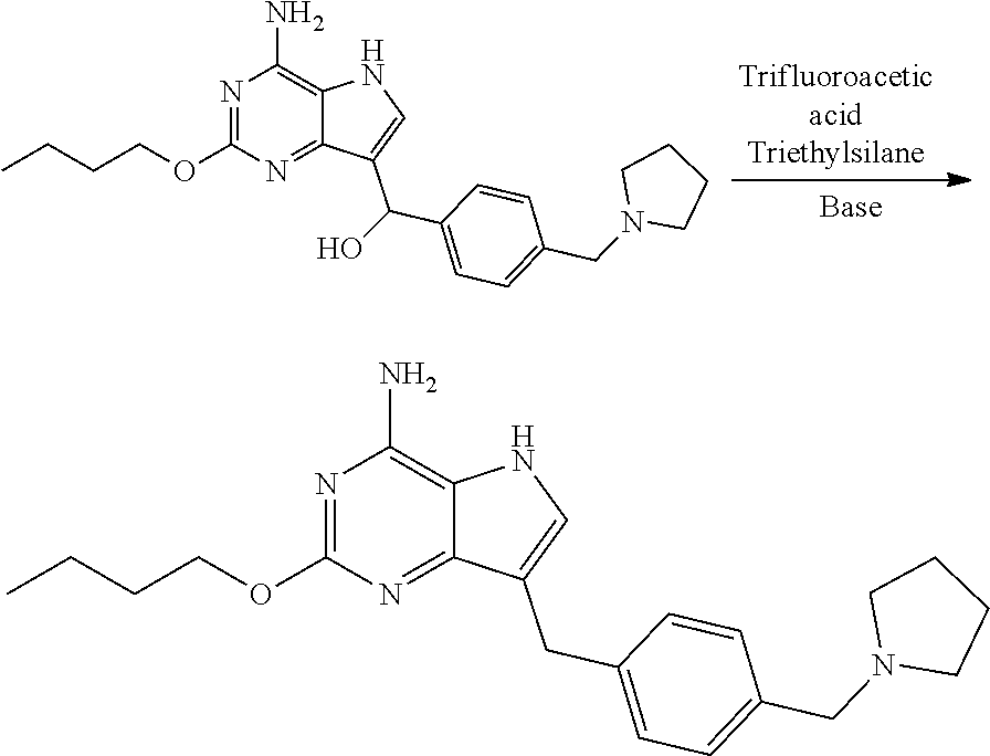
N1=C(OCCCC)N=C2C(=C1N)NC=C2CC1=CC=C(CN2CCCC2)C=C1.N1=C(OCCCC)N=C2C(=C1N)NC=C2C(O)C1=CC=C(CN2CCCC2)C=C1
